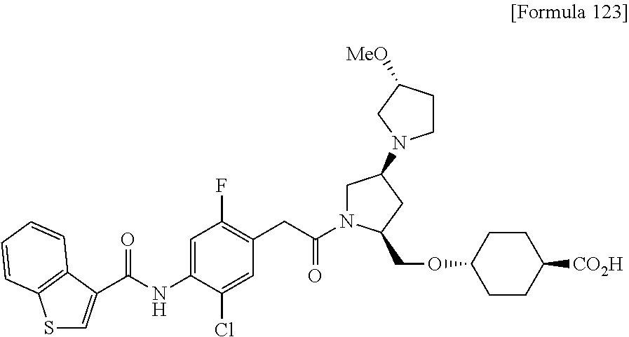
S1C=C(C(NC2=CC(F)=C(CC(=O)N3CC(N4CCC([MeO])C4)CC3COC3CCC([CO2H])CC3)C=C2Cl)=O)C2=C1C=CC=C2
